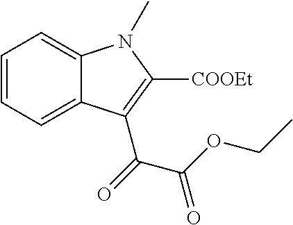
C1=CC=C2C(=C1)N(C)C([COOEt])=C2C(C(=O)OCC)=O
